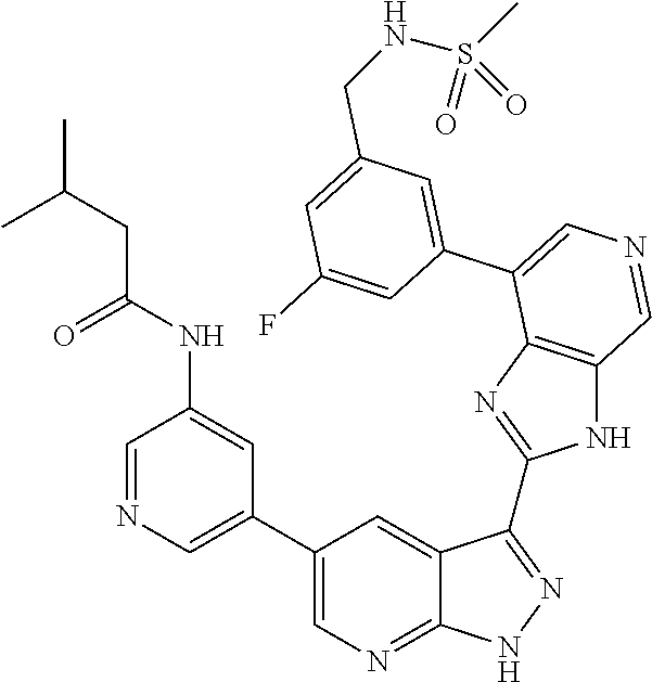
C1=C(C2=CN=CC3=C2N=C(C2=NNC4=NC=C(C5=CN=CC(NC(=O)CC(C)C)=C5)C=C42)N3)C=C(F)C=C1CNS(=O)(C)=O
